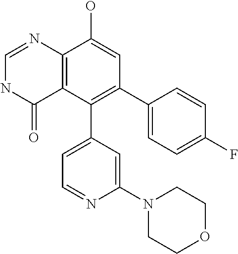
C12=C(C(C3=CC=NC(N4CCOCC4)=C3)=C(C3=CC=C(F)C=C3)C=C1O)C(=O)NC=N2
